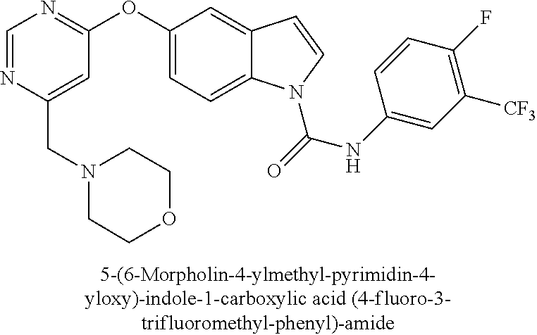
C1=NC(CN2CCOCC2)=CC(OC2=CC=C3C(=C2)C=CN3C(=O)NC2=CC([CF3])=C(F)C=C2)=N1
